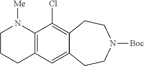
C12=C(C=C3C(=C1Cl)CCN([Boc])CC3)CCCN2[Me]
